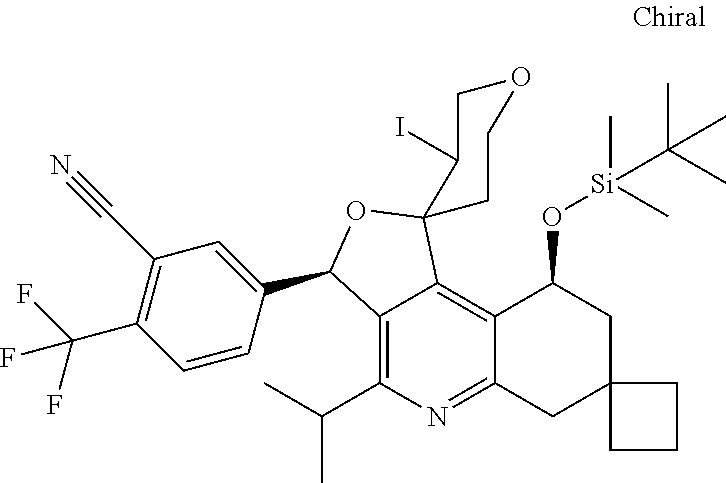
C12=C(C(C)C)N=C3C(=C1C1(OC2C2=CC(C#N)=C(C(F)(F)F)C=C2)C(I)COCC1)C(O[Si](C(C)(C)C)(C)C)CC1(C3)CCC1
